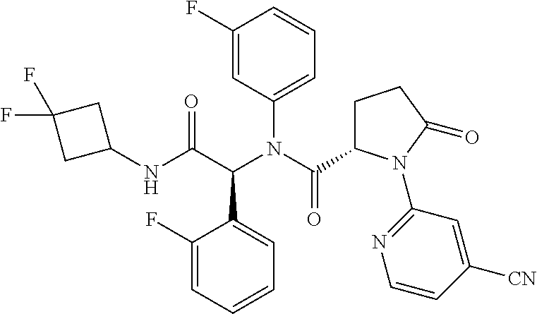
C1=CC=C(F)C(C(C(NC2CC(F)(F)C2)=O)N(C2=CC=CC(F)=C2)C(=O)C2CCC(=O)N2C2=NC=CC([CN])=C2)=C1
